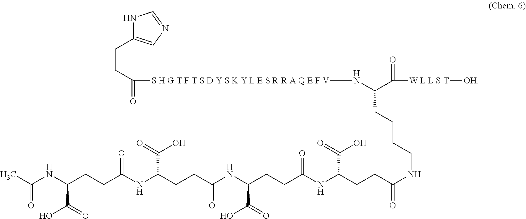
N1C(CCC(=O)[S H G T F T S D Y S K Y L E S R R A Q E F V]NC(C([W L L S T][OH])=O)CCCCNC(=O)CCC(NC(CCC(NC(CCC(NC(CCC(NC(C)=O)C(=O)O)=O)C(=O)O)=O)C(=O)O)=O)C(=O)O)=CN=C1
